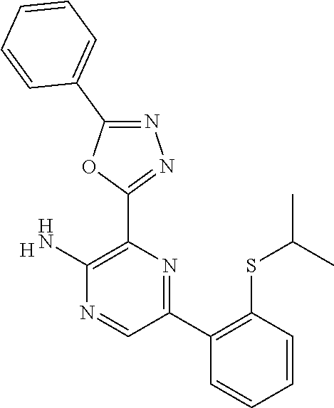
[H].C1(N)=C(C2=NN=C(C3=CC=CC=C3)O2)N=C(C2=C(SC(C)C)C=CC=C2)C=N1
